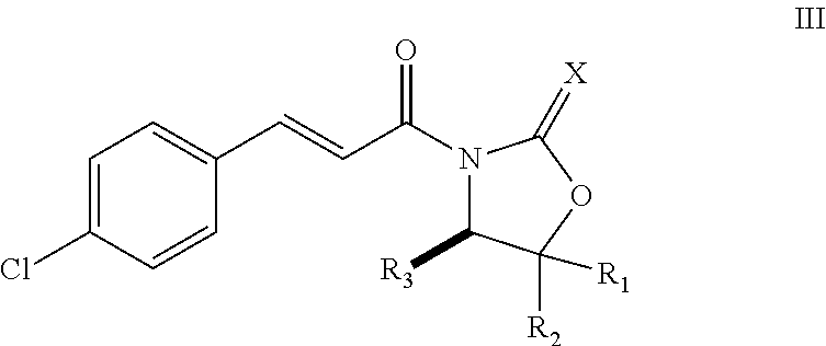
C1=C(Cl)C=CC(C=CC(=O)N2C([R3])C([R2])([R1])OC2=[X])=C1
